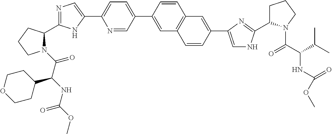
N1(C(=O)C(NC(OC)=O)C2CCOCC2)C(C2=NC=C(C3=CC=C(C4=CC5=C(C=C4)C=C(C4=CNC(C6CCCN6C(C(C(C)C)NC(OC)=O)=O)=N4)C=C5)C=N3)N2)CCC1
